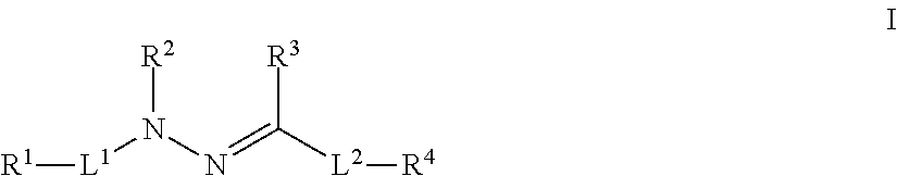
[R1][L1]N(N=C([L2][R4])[R3])[R2]
